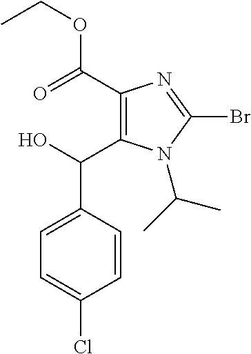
C1(C(=O)OCC)=C(C(O)C2=CC=C(Cl)C=C2)N(C(C)C)C(Br)=N1
